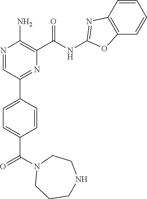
C1=CC(C2=NC(C(NC3=NC4=C(C=CC=C4)O3)=O)=C(N)N=C2)=CC=C1C(N1CCCNCC1)=O
